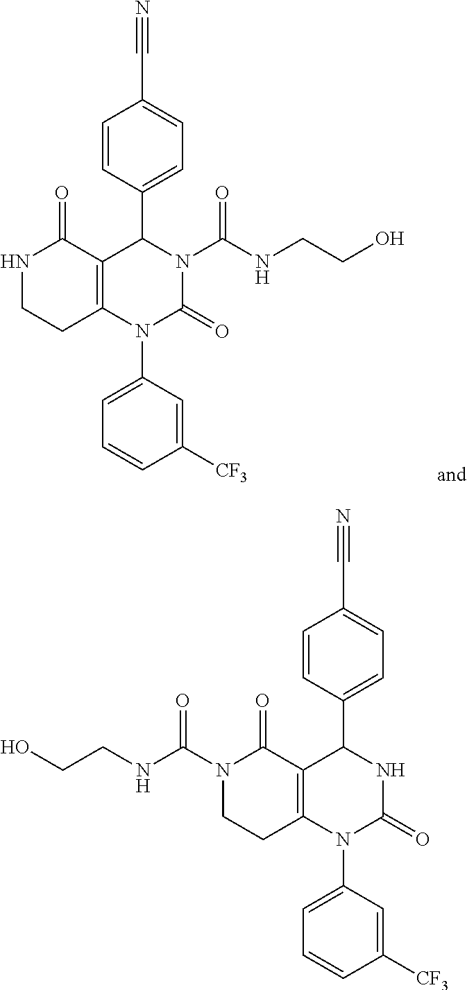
N1CCC2=C(C1=O)C(C1=CC=C(C#N)C=C1)N(C(NCCO)=O)C(=O)N2C1=CC=CC([CF3])=C1.N1(C(NCCO)=O)CCC2=C(C1=O)C(C1=CC=C(C#N)C=C1)NC(=O)N2C1=CC=CC([CF3])=C1
